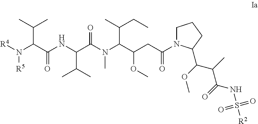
O=C(C(N([R4])[R5])C(C)C)NC(C(N(C(C(CC(N1CCCC1C(OC)C(C)C(NS([R2])(=O)=O)=O)=O)OC)C(C)CC)C)=O)C(C)C
